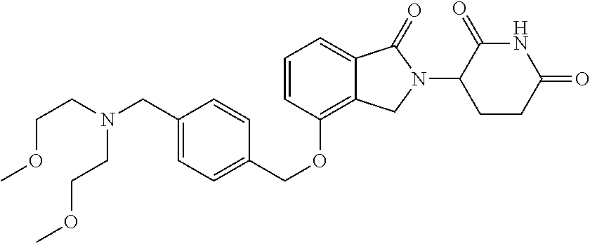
C(C1=CC=C(COC2=C3C(=CC=C2)C(=O)N(C2CCC(=O)NC2=O)C3)C=C1)N(CCOC)CCOC
